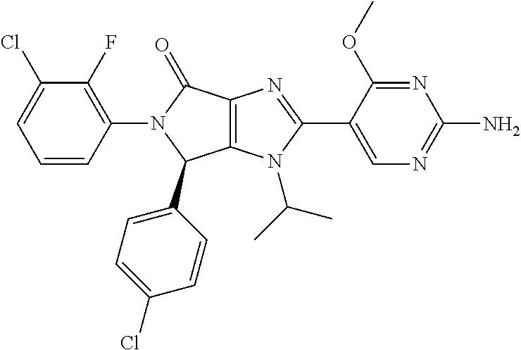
C1=CC(N2C(C3=CC=C(Cl)C=C3)C3=C(C2=O)N=C(C2=CN=C(N)N=C2OC)N3C(C)C)=C(F)C(Cl)=C1
